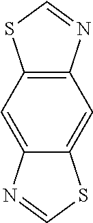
C12=C(N=CS1)C=C1C(=C2)N=CS1
